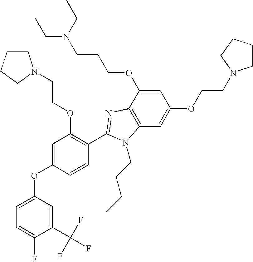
C1(C(F)(F)F)=CC(OC2=CC(OCCN3CCCC3)=C(C3=NC4=C(C=C(OCCN5CCCC5)C=C4OCCCN(CC)CC)N3CCCC)C=C2)=CC=C1F
